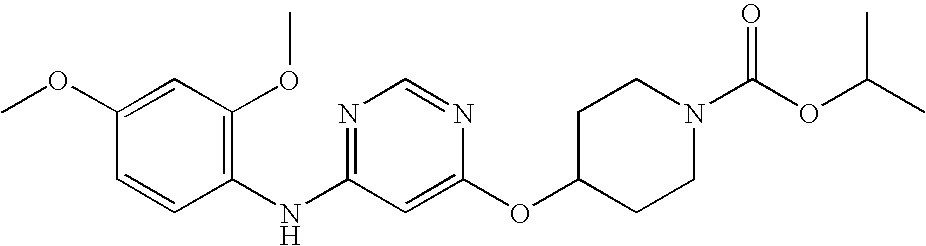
C1(OC)=CC(OC)=C(NC2=NC=NC(OC3CCN(C(OC(C)C)=O)CC3)=C2)C=C1
